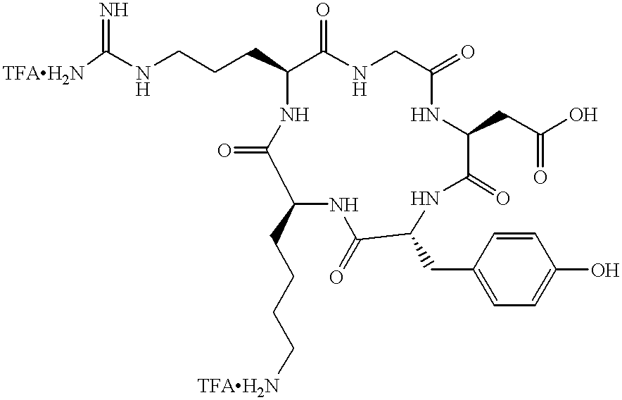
[TFAH2N]C(NCCCC1C(=O)NCC(=O)NC(CC(O)=O)C(=O)NC(CC2=CC=C(O)C=C2)C(=O)NC(CCCC[TFAH2N])C(=O)N1)=N
